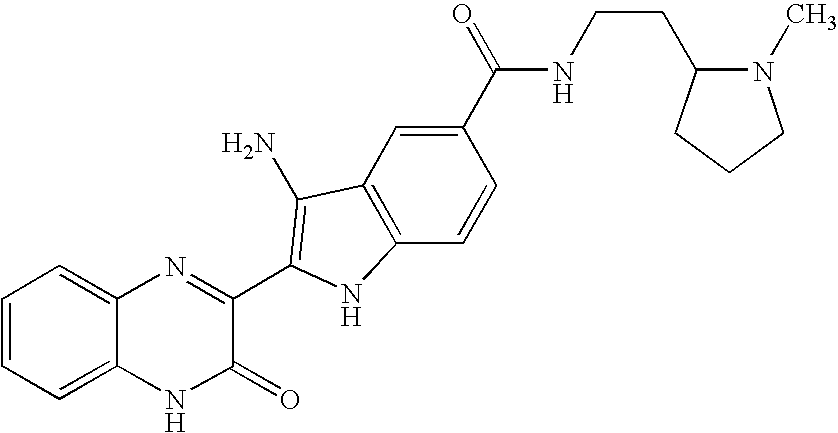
C1=C2C(=CC=C1)N=C(C1=C(N)C3=C(C=CC(C(=O)NCCC4N(C)CCC4)=C3)N1)C(=O)N2
